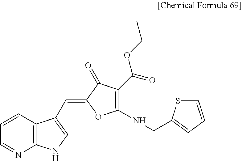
C1=NC2=C(C=C1)C(C=C1OC(NCC3=CC=CS3)=C(C(=O)OCC)C1=O)=CN2
